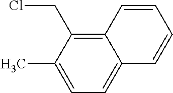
C1(C)=CC=C2C(=C1CCl)C=CC=C2
